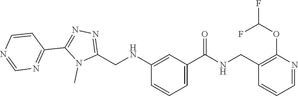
N1=C(C2=NN=C(CNC3=CC(C(=O)NCC4=C(OC(F)F)N=CC=C4)=CC=C3)N2C)C=CN=C1
